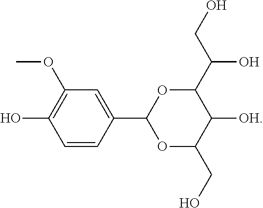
C1(C2OC(CO)C([OH])C(C(O)CO)O2)=CC(OC)=C(O)C=C1
